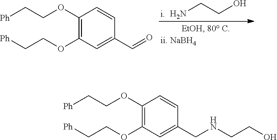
C1(OCC[Ph])=C(OCC[Ph])C=C(CNCCO)C=C1.NCCO.C1(OCC[Ph])=C(OCC[Ph])C=C(C=O)C=C1
